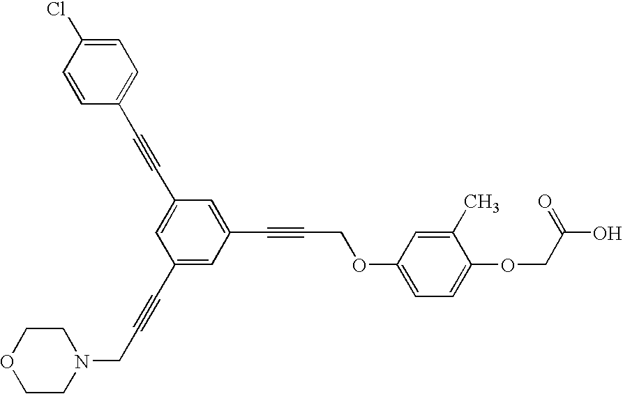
C1(Cl)=CC=C(C#CC2=CC(C#CCN3CCOCC3)=CC(C#CCOC3=CC=C(OCC(O)=O)C(C)=C3)=C2)C=C1
